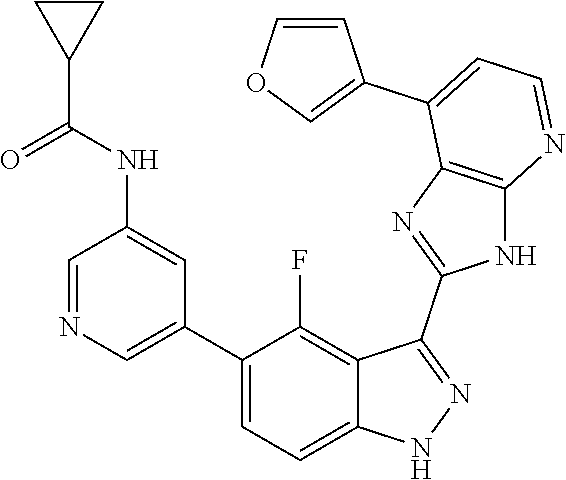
C1=NC=C(C2=CC=C3C(=C2F)C(C2=NC4=C(N2)N=CC=C4C2=COC=C2)=NN3)C=C1NC(C1CC1)=O
